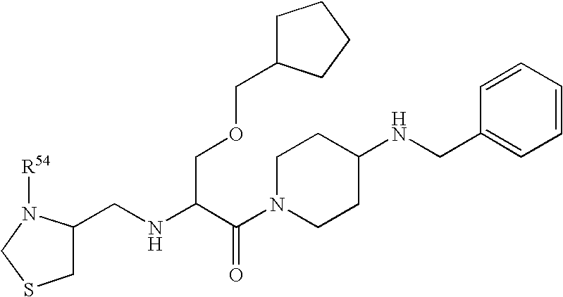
C1(CNC(C(N2CCC(NCC3=CC=CC=C3)CC2)=O)COCC2CCCC2)CSCN1[R54]
